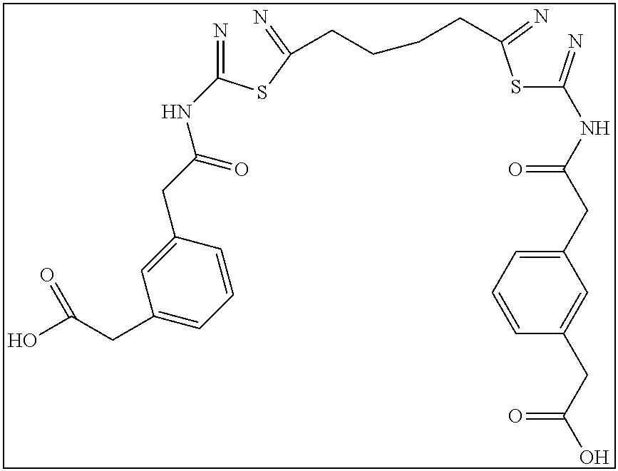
N=C(SC(=N)CCCCC(SC(=N)NC(CC1=CC=CC(CC(O)=O)=C1)=O)=N)NC(CC1=CC(CC(O)=O)=CC=C1)=O
